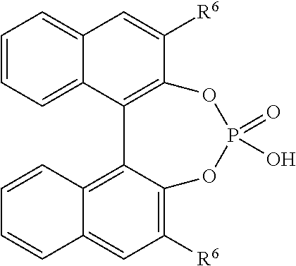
C1=C2C(=CC=C1)C=C([R6])C1=C2C2=C3C(=CC([R6])=C2OP(=O)(O)O1)C=CC=C3
